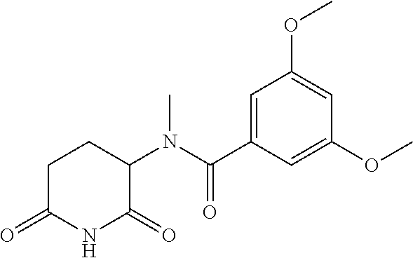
C1C(=O)NC(=O)C(N(C(C2=CC(OC)=CC(OC)=C2)=O)C)C1
